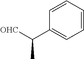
C1=CC=CC(C([OHC])C)=C1
